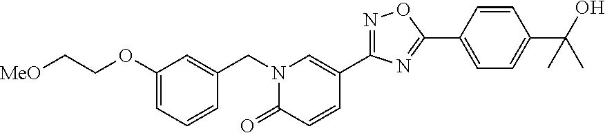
[MeO]CCOC1=CC=CC(CN2C(=O)C=CC(C3=NOC(C4=CC=C(C(O)(C)C)C=C4)=N3)=C2)=C1
